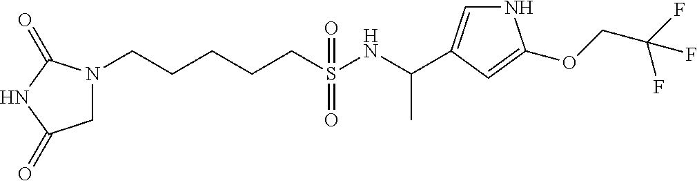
N1(CCCCCS(NC(C)C2=CNC(OCC(F)(F)F)=C2)(=O)=O)CC(=O)NC1=O
